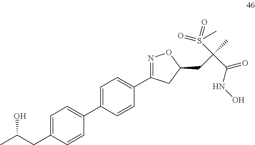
C1=C(CC(C)O)C=CC(C2=CC=C(C3=NOC(CC(C)(C(NO)=O)S(=O)(=O)C)C3)C=C2)=C1
